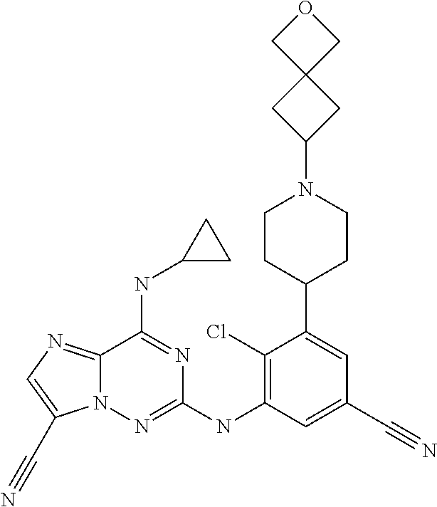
N12C(=NC=C1C#N)C(NC1CC1)=NC(NC1=C(Cl)C(C3CCN(C4CC5(C4)COC5)CC3)=CC(C#N)=C1)=N2
